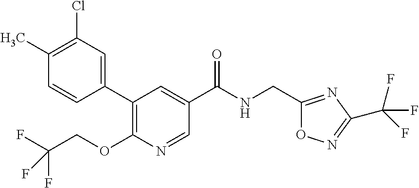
C1(C2=CC(Cl)=C(C)C=C2)=C(OCC(F)(F)F)N=CC(C(NCC2=NC(C(F)(F)F)=NO2)=O)=C1
